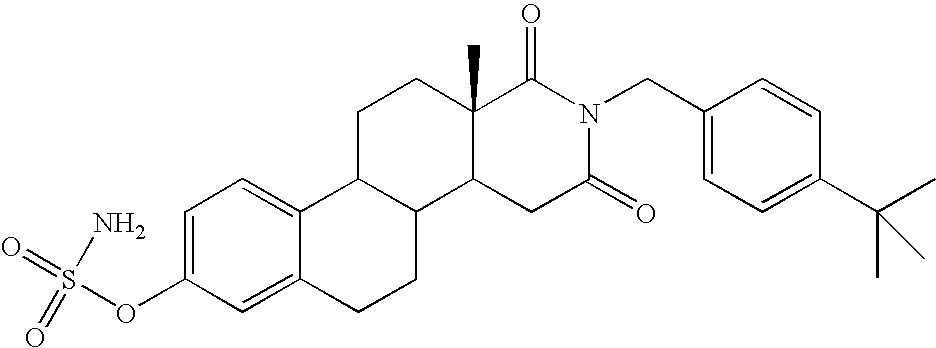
C1(OS(=O)(=O)N)=CC=C2C(=C1)CCC1C2CCC2(C)C1CC(=O)N(CC1=CC=C(C(C)(C)C)C=C1)C2=O
